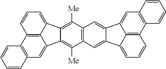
C12=C3C(=CC=C1)C1=C([Me])C4=C(C([Me])=C1C3=CC1=C2C=CC=C1)C=C1C(=C4)C2=CC3=C(C4=C2C1=CC=C4)C=CC=C3
